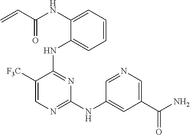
N(C1=CC=CC=C1NC1=NC(NC2=CC(C(=O)N)=CN=C2)=NC=C1[F3C])C(C=C)=O
